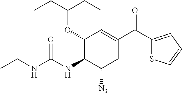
C1(OC(CC)CC)C(NC(NCC)=O)C([N3])CC(C(C2=CC=CS2)=O)=C1
